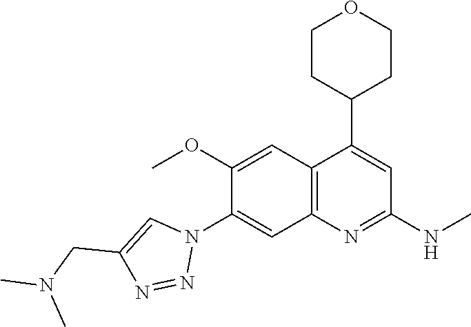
C12=C(N=C(NC)C=C1C1CCOCC1)C=C(N1C=C(CN(C)C)N=N1)C(OC)=C2
